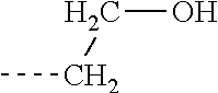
C(CC)O
